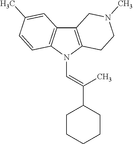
C12=C(N(C=C(C3CCCCC3)C)C3=C1C=C(C)C=C3)CCN(C)C2
